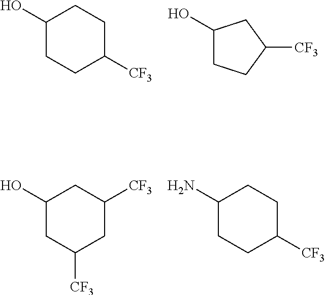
C1(O)CCC([CF3])CC1.C1(O)CCC([CF3])C1.C1(O)CC([CF3])CC([CF3])C1.C1(N)CCC([CF3])CC1
